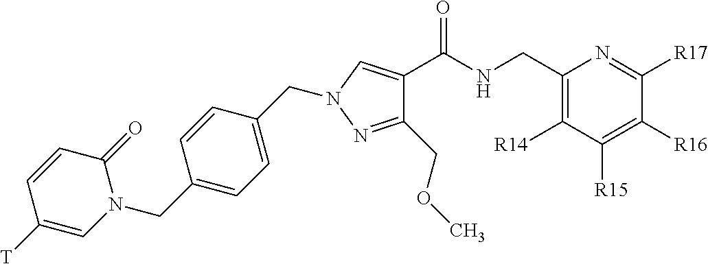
C1([T])=CN(CC2=CC=C(CN3C=C(C(NCC4=C([R14])C([R15])=C([R16])C([R17])=N4)=O)C(COC)=N3)C=C2)C(=O)C=C1
